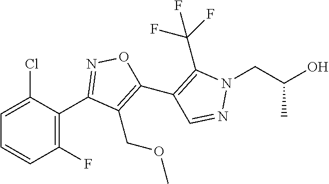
C1(C2=NOC(C3=C(C(F)(F)F)N(CC(O)C)N=C3)=C2COC)=C(F)C=CC=C1Cl
